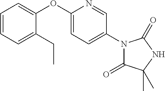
C1=C(OC2=CC=CC=C2CC)N=CC(N2C(=O)C(C)(C)NC2=O)=C1
